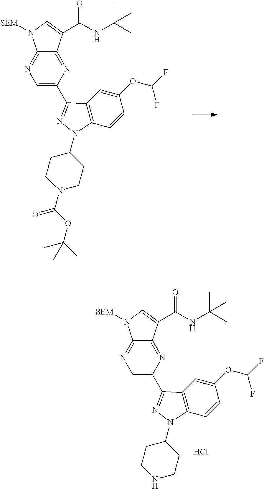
N1=C2C(=NC(C3=NN(C4CCN(C(OC(C)(C)C)=O)CC4)C4=C3C=C(OC(F)F)C=C4)=C1)C(C(NC(C)(C)C)=O)=CN2[SEM].N1=C2C(=NC(C3=NN(C4CCNCC4)C4=C3C=C(OC(F)F)C=C4)=C1)C(C(NC(C)(C)C)=O)=CN2[SEM].Cl
